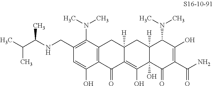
C1(CNC(C)C(C)C)=C(N(C)C)C2=C(C(O)=C1)C(=O)C1=C(O)C3(O)C([H])(CC1([H])C2)C(N(C)C)C(O)=C(C(N)=O)C3=O
